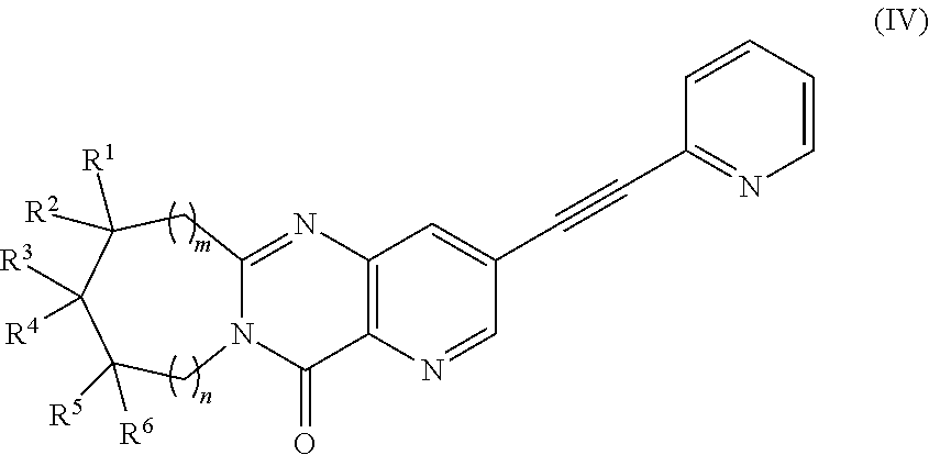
C12=C(N=CC(C#CC3=NC=CC=C3)=C1)C(=O)N1C(=N2)CC([R2])([R1])C([R3])([R4])C([R5])([R6])C1
